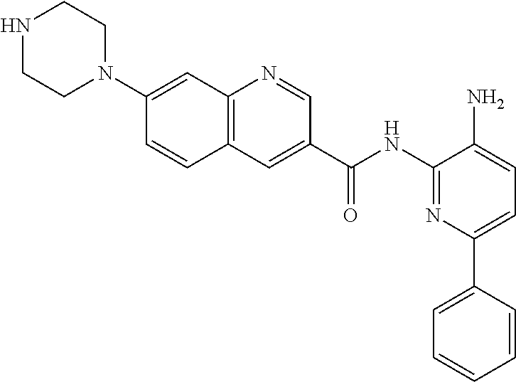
C12=C(C=C(C(NC3=NC(C4=CC=CC=C4)=CC=C3N)=O)C=N1)C=CC(N1CCNCC1)=C2
